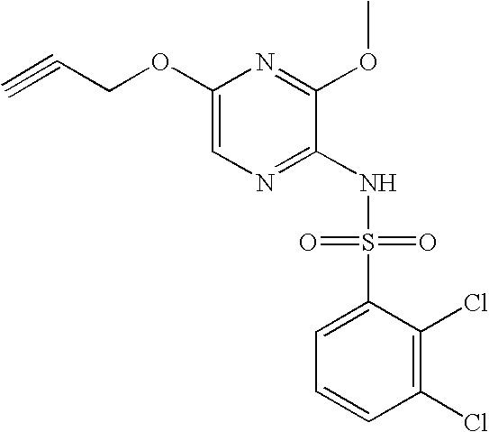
C1(OCC#C)=CN=C(NS(C2=CC=CC(Cl)=C2Cl)(=O)=O)C(OC)=N1
